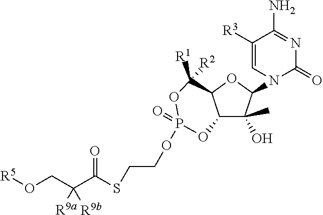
C12C(O)(C)C(N3C(=O)N=C(N)C([R3])=C3)OC1C([R1])([R2])OP(=O)(OCCSC(C(CO[R5])([R9a])[R9b])=O)O2
